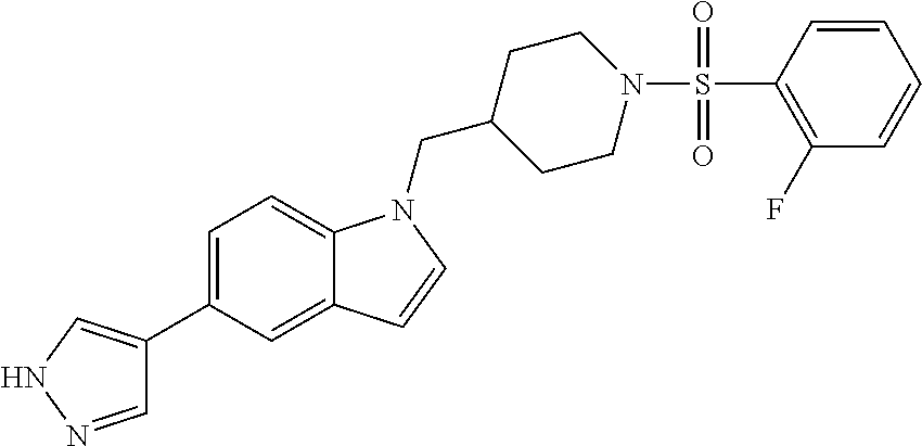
C1=C(C2=CNN=C2)C=C2C(=C1)N(CC1CCN(S(=O)(=O)C3=C(F)C=CC=C3)CC1)C=C2
